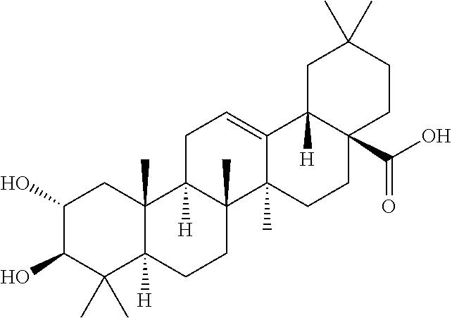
C1(O)C(O)C(C)(C)C2([H])C(C)(C1)C1([H])C(C)(CC2)C2(C)C(=CC1)C1([H])C(C(O)=O)(CC2)CCC(C)(C)C1
